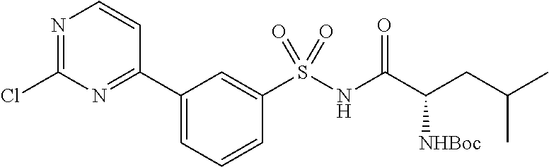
N1=C(Cl)N=C(C2=CC=CC(S(NC(C(CC(C)C)[NHBoc])=O)(=O)=O)=C2)C=C1
